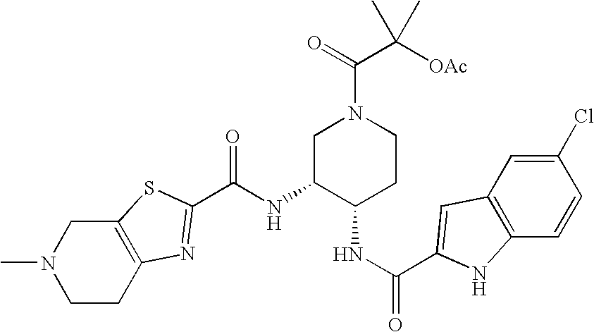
C12=C(CCN(C)C1)N=C(C(NC1C(NC(=O)C3=CC4=C(C=CC(Cl)=C4)N3)CCN(C(=O)C([OAc])(C)C)C1)=O)S2
